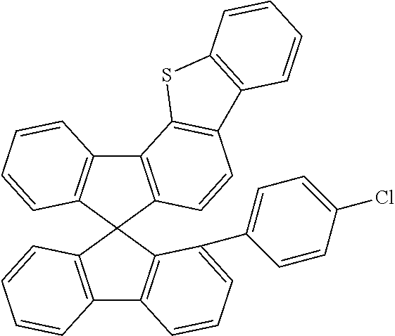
C12=C(C3(C4=C1C=CC=C4C1=CC=C(Cl)C=C1)C1=C(C4=C3C=CC=C4)C3=C(C=C1)C1=C(S3)C=CC=C1)C=CC=C2
